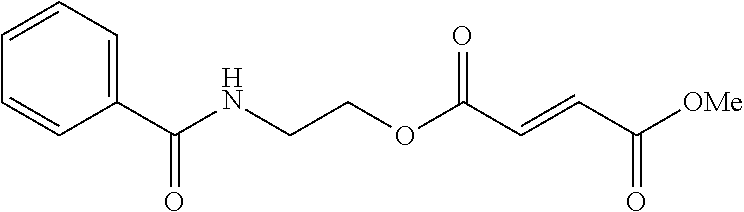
C(NCCOC(C=CC([OMe])=O)=O)(C1=CC=CC=C1)=O
